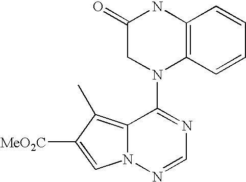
C12=C(C)C([MeO2C])=CN1N=CN=C2N1C2=C(NC(=O)C1)C=CC=C2
